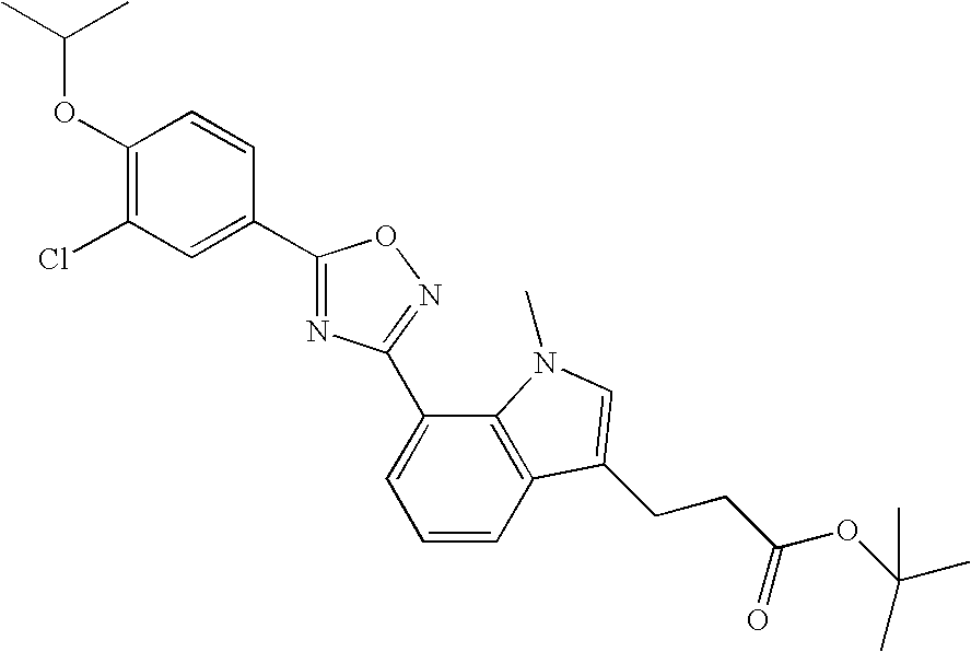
C1(OC(C)C)=C(Cl)C=C(C2=NC(C3=CC=CC4=C3N(C)C=C4CCC(OC(C)(C)C)=O)=NO2)C=C1
